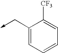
C1(C->C)=CC=CC=C1[CF3]
